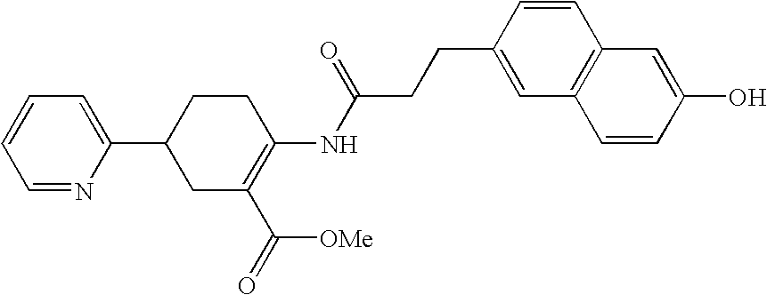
C1=NC(C2CC(C(=O)[OMe])=C(NC(CCC3=CC4=C(C=C3)C=C(O)C=C4)=O)CC2)=CC=C1
